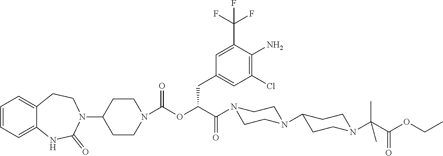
C1=CC=C2C(=C1)CCN(C1CCN(C(OC(C(N3CCN(C4CCN(C(C(OCC)=O)(C)C)CC4)CC3)=O)CC3=CC(Cl)=C(N)C(C(F)(F)F)=C3)=O)CC1)C(=O)N2
